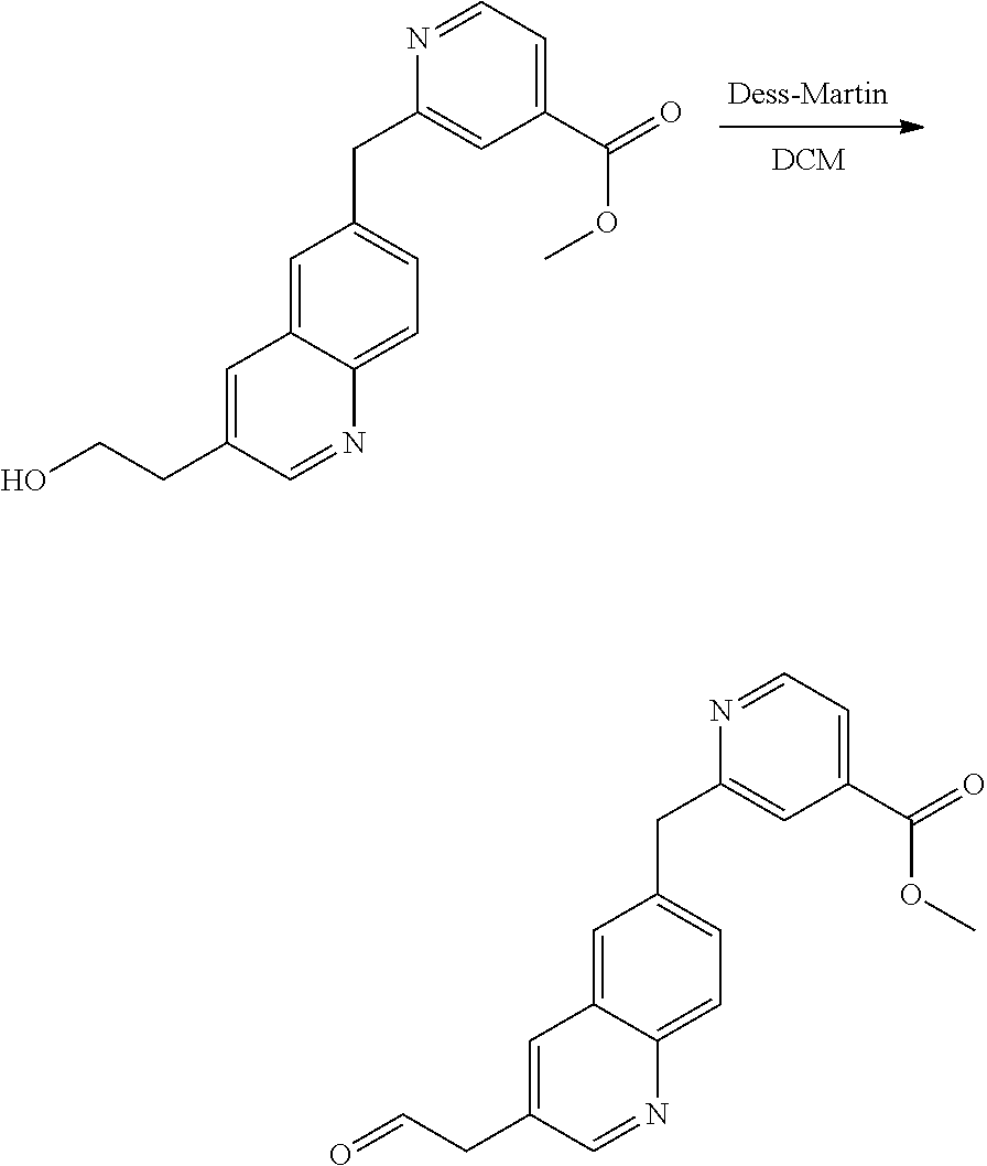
C1=C(CCO)C=NC2=CC=C(CC3=CC(C(=O)OC)=CC=N3)C=C12.C1=C(CC=O)C=NC2=CC=C(CC3=CC(C(=O)OC)=CC=N3)C=C12
